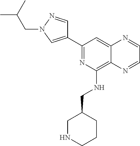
C1(C2=NC(NCC3CNCCC3)=C3C(=C2)N=CC=N3)=CN(CC(C)C)N=C1
